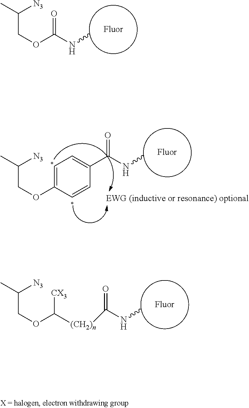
C([N3])(C)COC(NC)=O.C([N3])(C)COC1=CC=C(C(NC)=O)C=C1.C([N3])(C)COC([CX3])[(CH2)n]C(NC)=O
